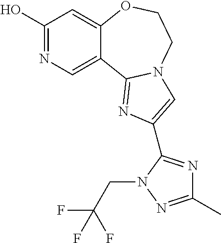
C1(O)=NC=C2C(=C1)OCCN1C2=NC(C2=NC(C)=NN2CC(F)(F)F)=C1
